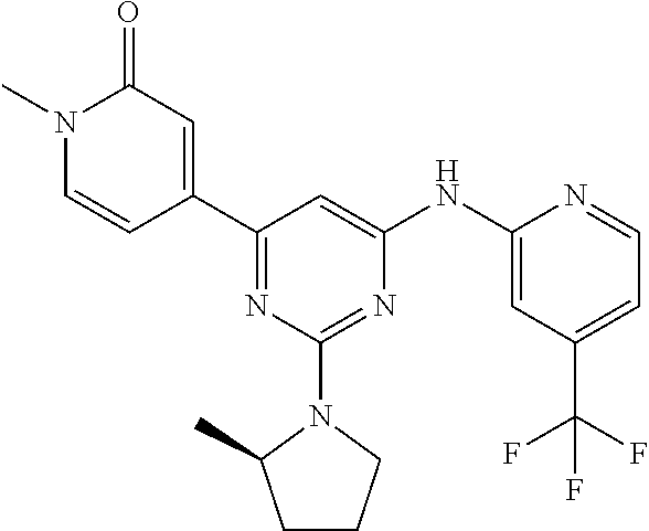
N1=C(C2=CC(=O)N(C)C=C2)C=C(NC2=CC(C(F)(F)F)=CC=N2)N=C1N1C(C)CCC1
